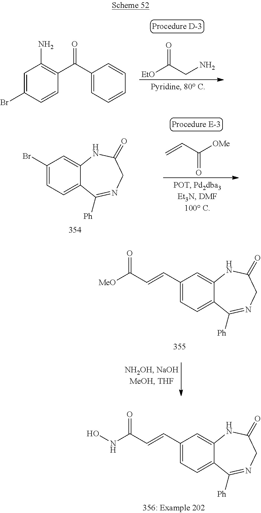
C1=C(Br)C=CC(C(C2=CC=CC=C2)=O)=C1N.[EtO]C(CN)=O.C1(Br)=CC=C2C(=C1)NC(=O)CN=C2[Ph].C=CC([OMe])=O.C1(C=CC([MeO])=O)=CC=C2C(=C1)NC(=O)CN=C2[Ph].C1(C=CC(NO)=O)=CC=C2C(=C1)NC(=O)CN=C2[Ph]
